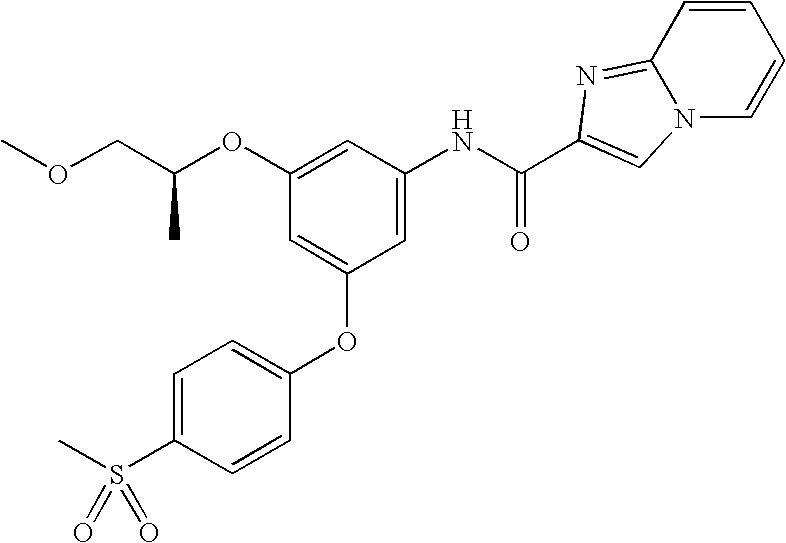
COCC(OC1=CC(NC(=O)C2=CN3C(=N2)C=CC=C3)=CC(OC2=CC=C(S(C)(=O)=O)C=C2)=C1)C
